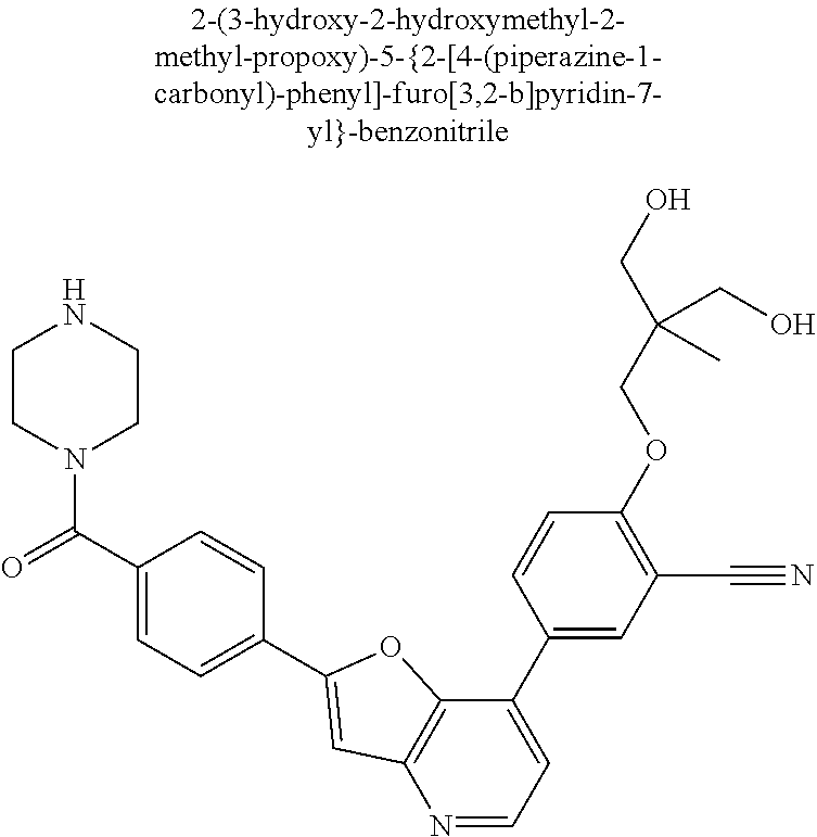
C1(C(=O)N2CCNCC2)=CC=C(C2=CC3=C(C(C4=CC(C#N)=C(OCC(CO)(CO)C)C=C4)=CC=N3)O2)C=C1
